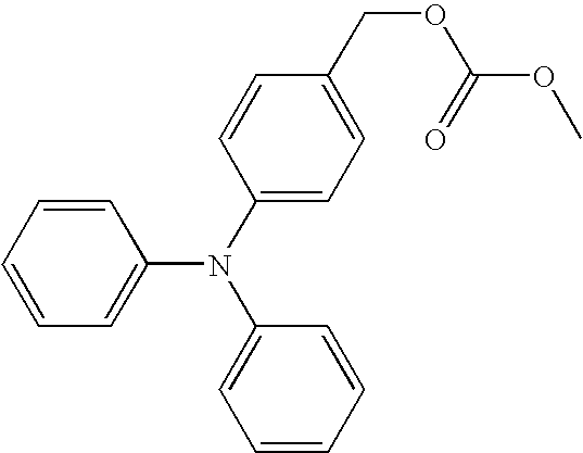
C1=CC=CC=C1N(C1=CC=C(COC(=O)OC)C=C1)C1=CC=CC=C1
